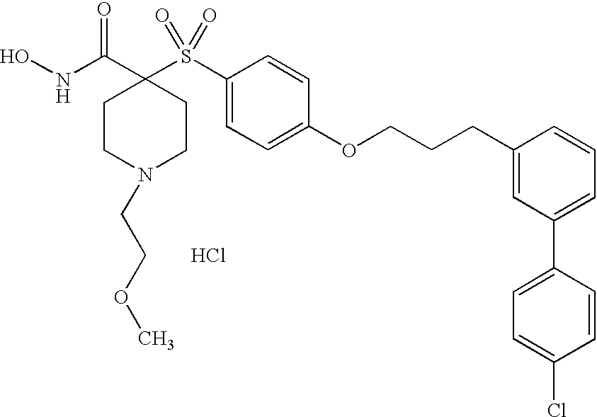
C1CN(CCOC)CCC1(C(NO)=O)S(=O)(=O)C1=CC=C(OCCCC2=CC(C3=CC=C(Cl)C=C3)=CC=C2)C=C1.Cl
